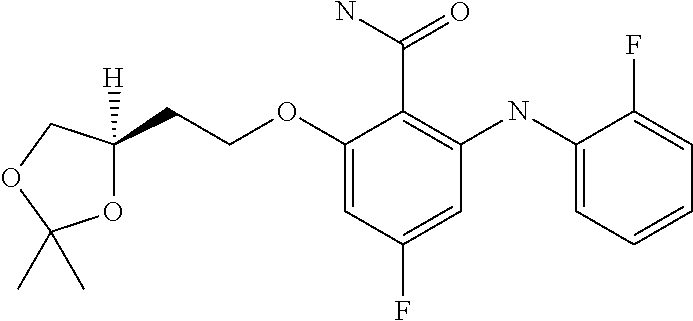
C(OC1=CC(F)=CC(NC2=CC=CC=C2F)=C1C(=O)N)CC1([H])OC(C)(C)OC1
